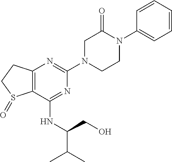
C12=C(C(NC(CO)C(C)C)=NC(N3CCN(C4=CC=CC=C4)C(=O)C3)=N1)S(=O)CC2
